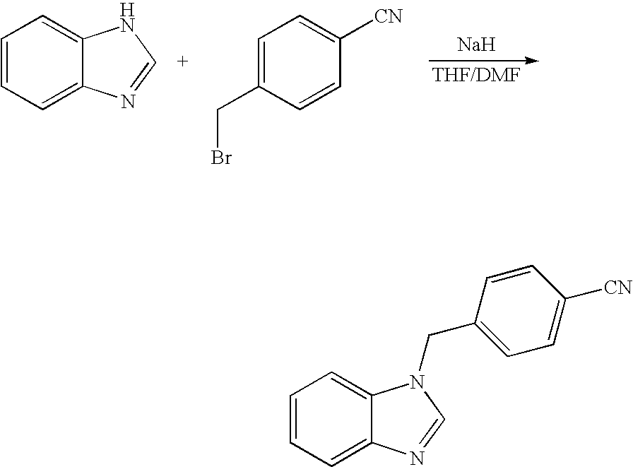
C1=CC=C2C(=C1)NC=N2.C1=C(CBr)C=CC([CN])=C1.[Na].C1=CC=C2C(=C1)N(CC1=CC=C([CN])C=C1)C=N2
